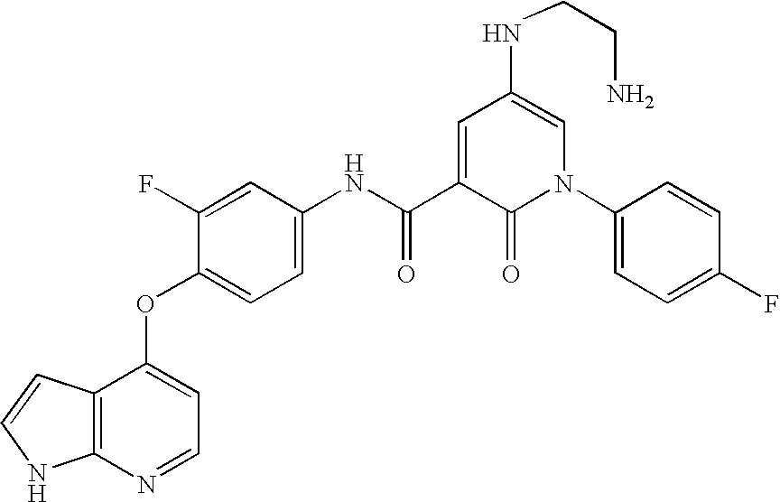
N(C(C1=CC(NCCN)=CN(C2=CC=C(F)C=C2)C1=O)=O)C1=CC=C(OC2=CC=NC3=C2C=CN3)C(F)=C1
